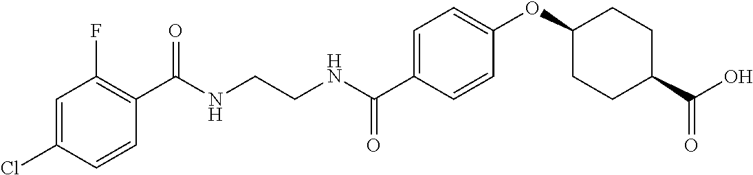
C(NCCNC(C1=CC=C(OC2CCC(C(O)=O)CC2)C=C1)=O)(=O)C1=C(F)C=C(Cl)C=C1
